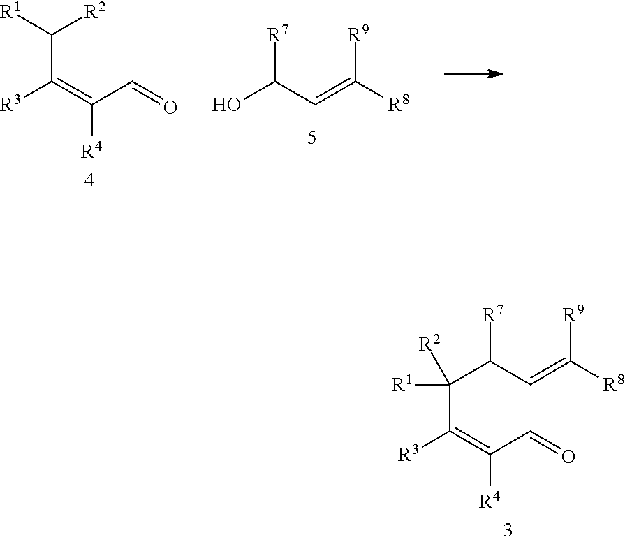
C(=C([R8])[R9])C(C(C(=C(C=O)[R4])[R3])([R1])[R2])[R7].C(=O)C(=C(C([R2])[R1])[R3])[R4].C([R8])(=CC([R7])O)[R9]
